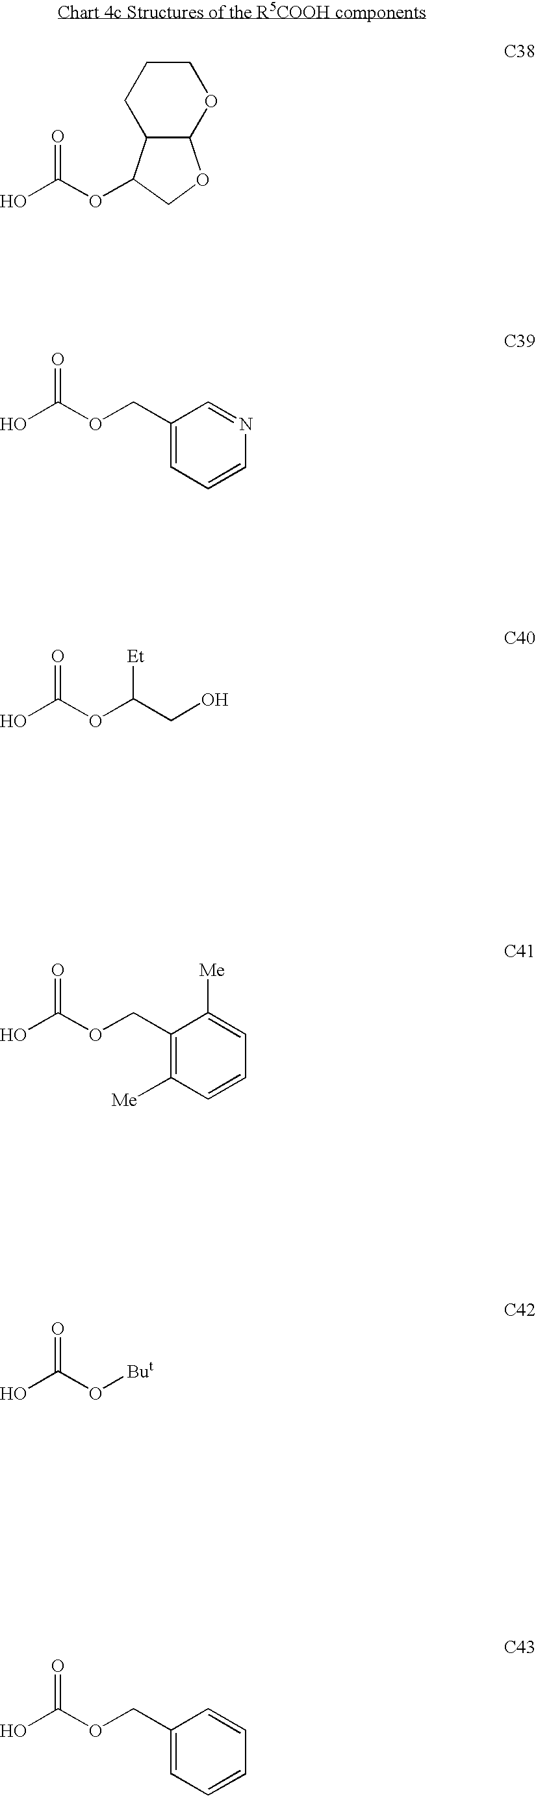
OC(OC1C2C(OC1)OCCC2)=O.OC(OCC1=CC=CN=C1)=O.OC(OC(CO)[Et])=O.OC(OCC1=C([Me])C=CC=C1[Me])=O.OC(O[But])=O.OC(OCC1=CC=CC=C1)=O
